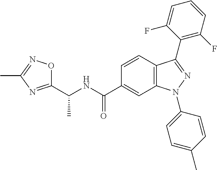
C1(C(NC(C2=CC3=C(C=C2)C(C2=C(F)C=CC=C2F)=NN3C2=CC=C(C)C=C2)=O)C)=NC(C)=NO1
